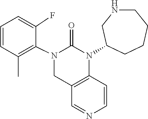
N1=CC2=C(C=C1)N(C1CNCCCC1)C(=O)N(C1=C(C)C=CC=C1F)C2
